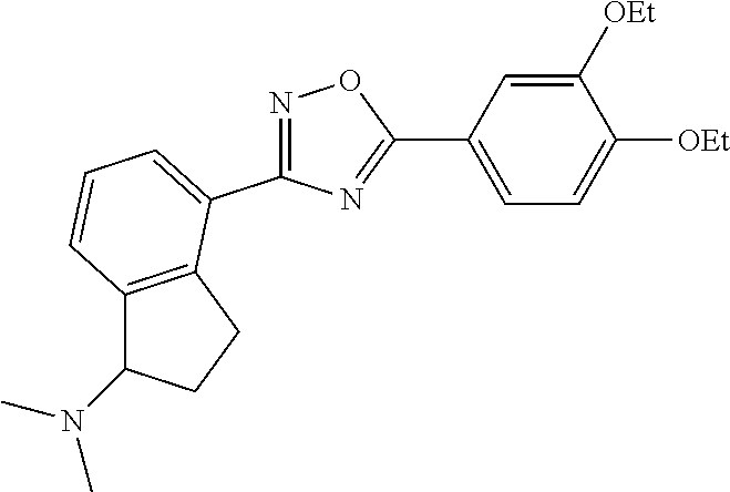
C1([OEt])=CC(C2=NC(C3=CC=CC4=C3CCC4N(C)C)=NO2)=CC=C1[OEt]
